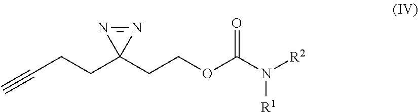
N1=NC1(CCOC(N([R1])[R2])=O)CCC#C
